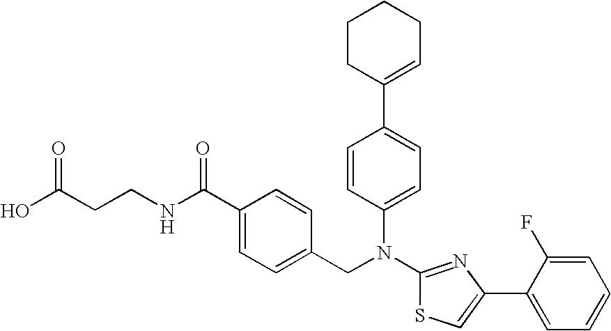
C1(C2=CC=C(N(C3=NC(C4=CC=CC=C4F)=CS3)CC3=CC=C(C(NCCC(O)=O)=O)C=C3)C=C2)=CCCCC1
